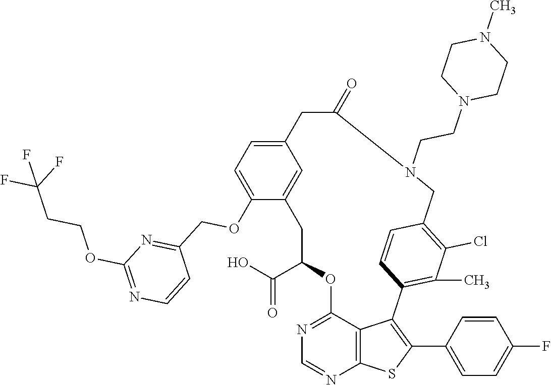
C1C(C(O)=O)OC2=NC=NC3=C2C(=C(C2=CC=C(F)C=C2)S3)C2=C(C)C(Cl)=C(C=C2)CN(CCN2CCN(C)CC2)C(=O)CC2=CC=C(OCC3=NC(OCCC(F)(F)F)=NC=C3)C1=C2
